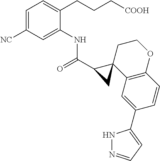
C1=C([NC])C=C(NC(=O)C2C3(C4=C(C=CC(C5=CC=NN5)=C4)OCC3)C2)C(CCC[COOH])=C1
